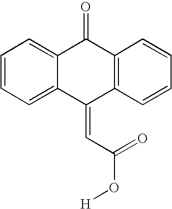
C12=CC=CC=C1C(=CC(=O)O[H])C1=C(C2=O)C=CC=C1
